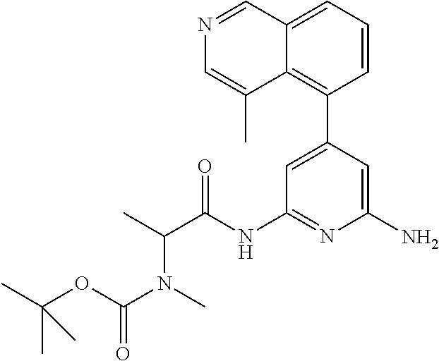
C1=C(C2=C3C(=CC=C2)C=NC=C3C)C=C(N)N=C1NC(C(C)N(C)C(OC(C)(C)C)=O)=O
